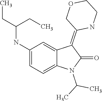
CC(N1C(=O)C(=C2COCCN2)C2=CC(NC(CC)CC)=CC=C12)C
